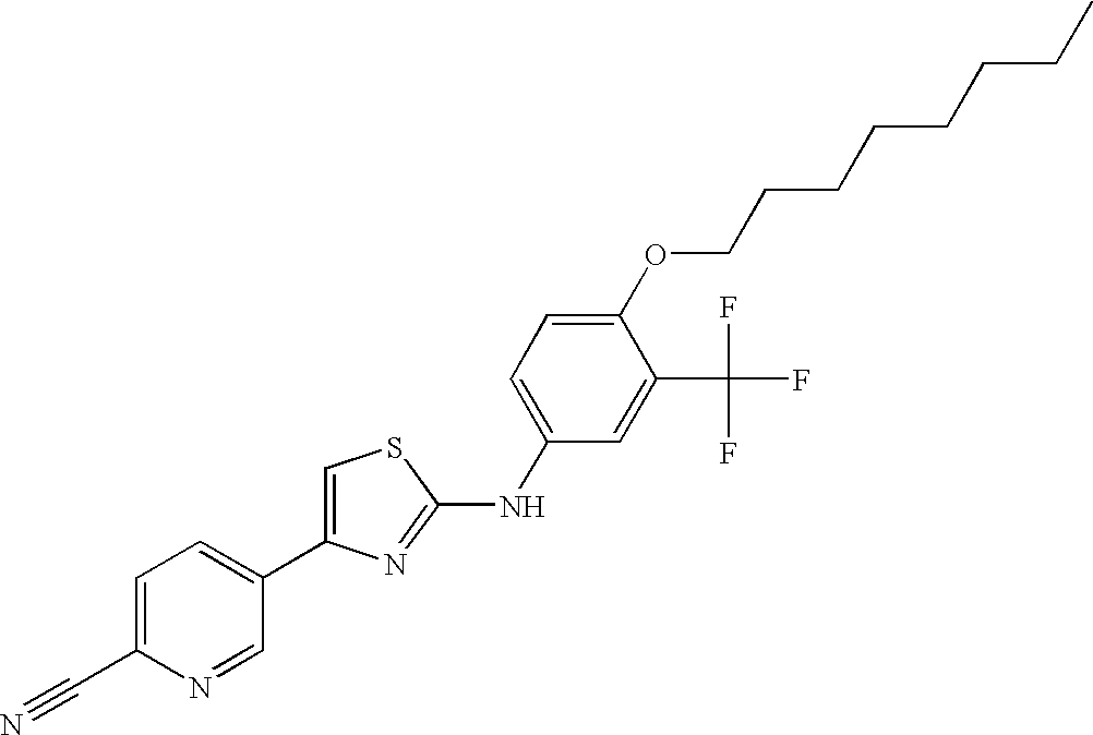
C1=C(C2=CC=C(C#N)N=C2)N=C(NC2=CC=C(OCCCCCCCC)C(C(F)(F)F)=C2)S1
